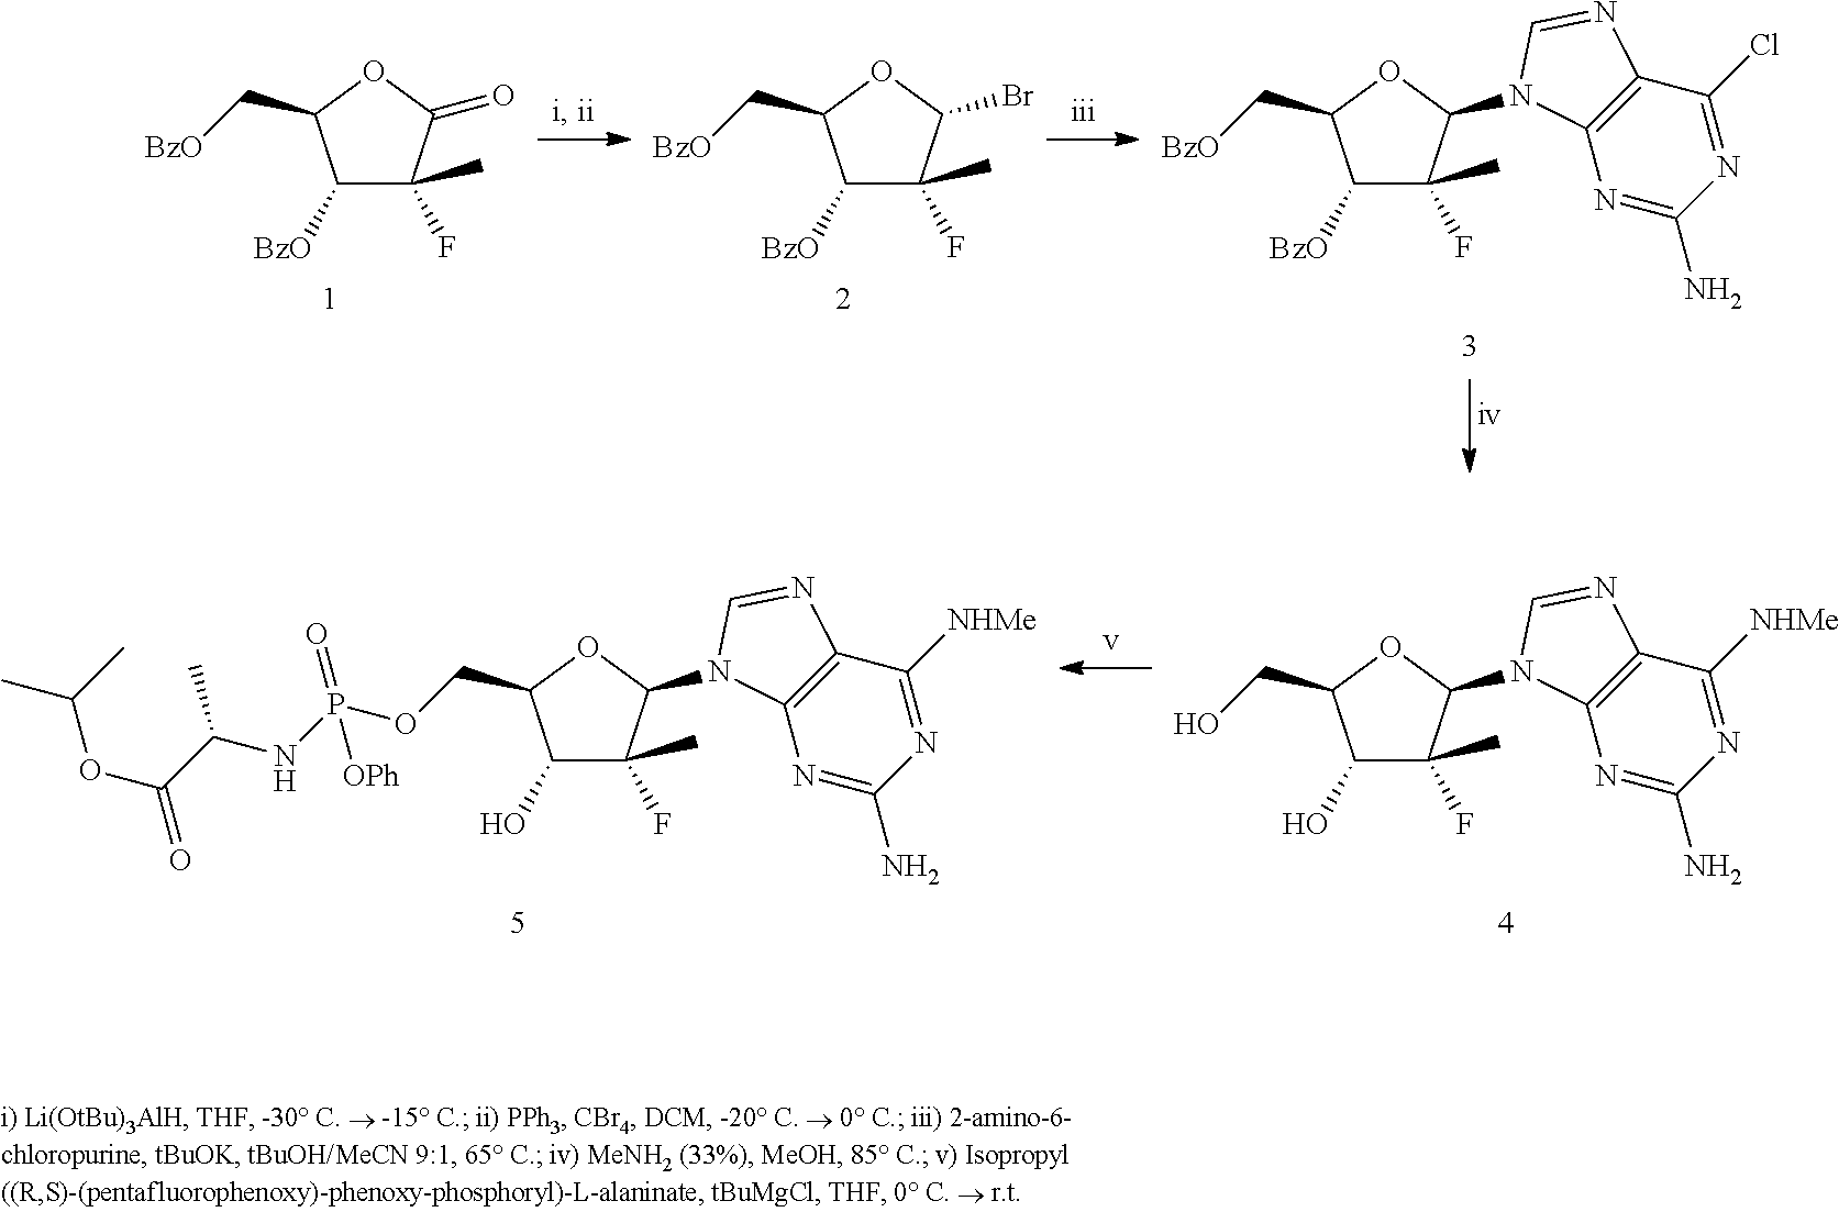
C1([BzO])C(F)(C)C(=O)OC1C[BzO].C1([BzO])C(F)(C)C(Br)OC1C[BzO].C1([BzO])C(F)(C)C(N2C3=C(C(Cl)=NC(N)=N3)N=C2)OC1C[BzO].C1(O)C(F)(C)C(N2C3=C(C([NHMe])=NC(N)=N3)N=C2)OC1CO.C1(O)C(F)(C)C(N2C3=C(C([NHMe])=NC(N)=N3)N=C2)OC1COP(NC(C(OC(C)C)=O)C)(=O)[OPh]
